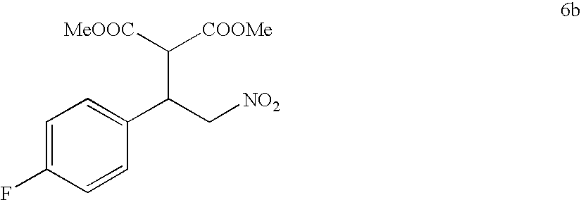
C1=C(F)C=CC(C(C[NO2])C([MeOOC])[COOMe])=C1
